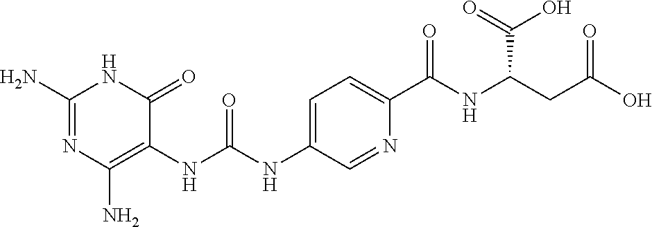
C1(N)=C(NC(NC2=CC=C(C(=O)NC(CC(O)=O)C(=O)O)N=C2)=O)C(=O)NC(N)=N1
